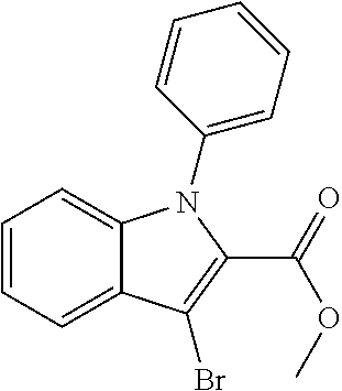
C1=CC=C2C(=C1)N(C1=CC=CC=C1)C(C(OC)=O)=C2Br
